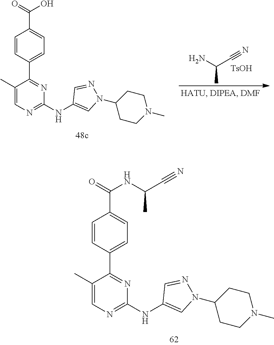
C1(C)=CN=C(NC2=CN(C3CCN(C)CC3)N=C2)N=C1C1=CC=C(C(=O)NC(C#N)C)C=C1.NC(C#N)C.[TsOH].C1(C)=CN=C(NC2=CN(C3CCN(C)CC3)N=C2)N=C1C1=CC=C(C(=O)O)C=C1
